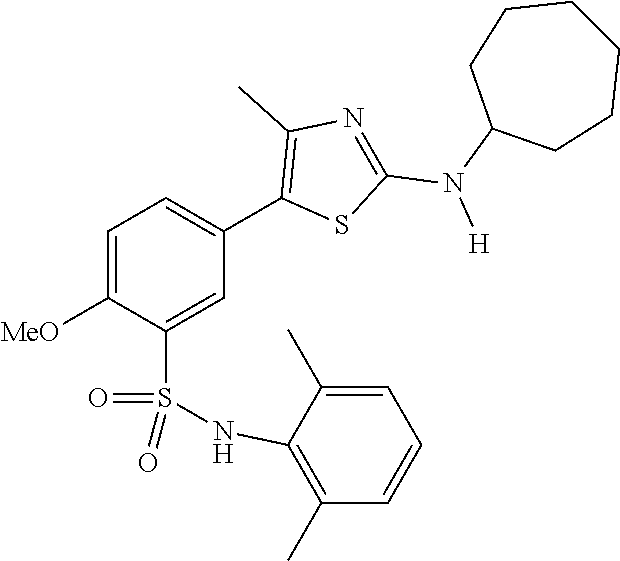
C1=C([MeO])C(S(=O)(=O)NC2=C(C)C=CC=C2C)=CC(C2=C(C)N=C(N([H])C3CCCCCC3)S2)=C1
